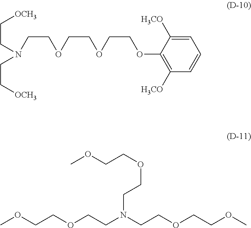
C([OCH3])CN(CC[OCH3])CCOCCOCCOC1=C([H3CO])C=CC=C1[H3CO].COCCOCCN(CCOCCOC)CCOCCOC
